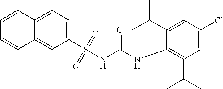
C1=C(Cl)C=C(C(C)C)C(NC(NS(C2=CC=C3C(=C2)C=CC=C3)(=O)=O)=O)=C1C(C)C
